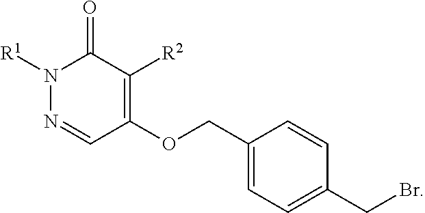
C1=C(CBr)C=CC(COC2=C([R2])C(=O)N([R1])N=C2)=C1
